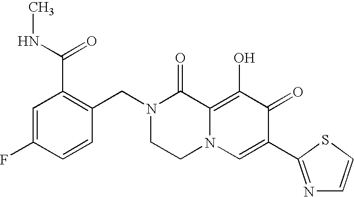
C1=C(F)C=CC(CN2CCN3C(=C(O)C(=O)C(C4=NC=CS4)=C3)C2=O)=C1C(NC)=O
